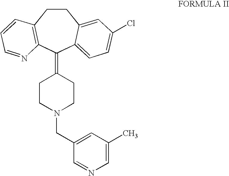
C1=C(C)C=C(CN2CCC(=C3C4=CC=C(Cl)C=C4CCC4=C3N=CC=C4)CC2)C=N1
